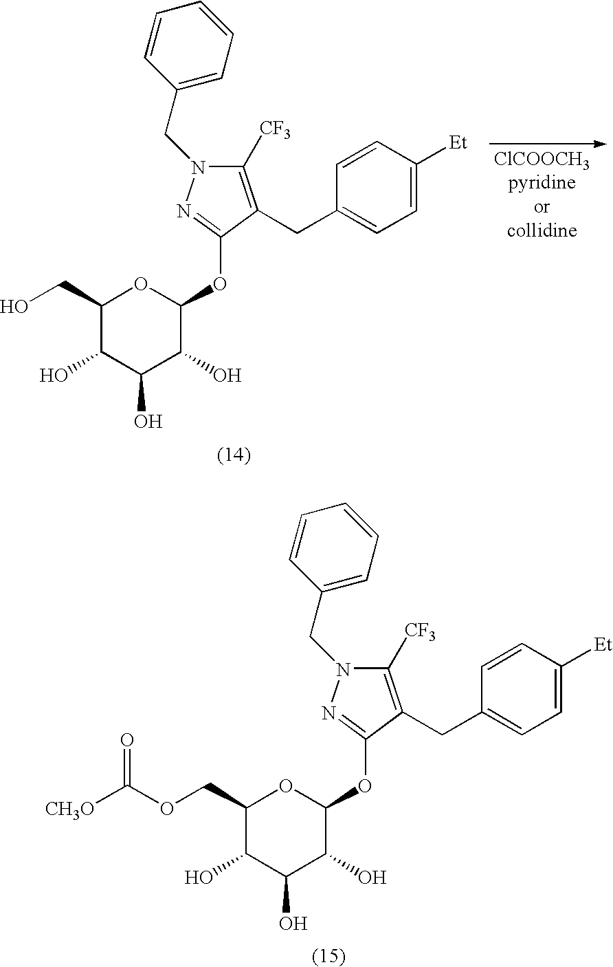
C1(CO)C(O)C(O)C(O)C(OC2=NN(CC3=CC=CC=C3)C([CF3])=C2CC2=CC=C([Et])C=C2)O1.C1(COC([CH3O])=O)C(O)C(O)C(O)C(OC2=NN(CC3=CC=CC=C3)C([CF3])=C2CC2=CC=C([Et])C=C2)O1
